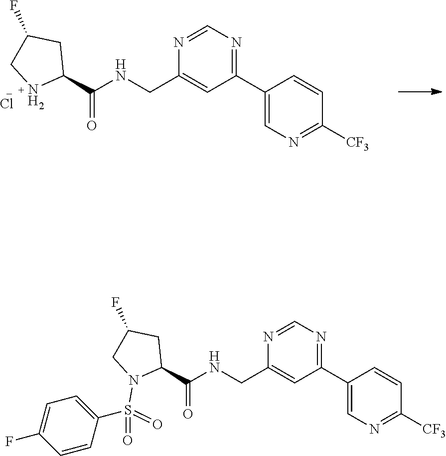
C1(C2=CN=C([CF3])C=C2)=NC=NC(CNC(C2CC(F)CN2S(=O)(=O)C2=CC=C(F)C=C2)=O)=C1.C1(C2=CN=C([CF3])C=C2)=NC=NC(CNC(C2CC(F)CN2)=O)=C1.Cl
